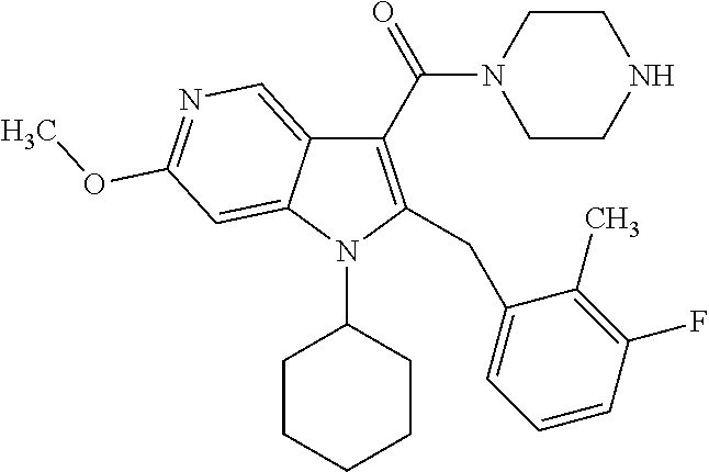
C1(C(=O)N2CCNCC2)=C(CC2=CC=CC(F)=C2C)N(C2CCCCC2)C2=CC(OC)=NC=C12
